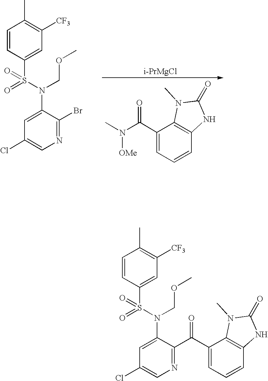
[i-PrMgCl].C1(C(N(C)[OMe])=O)=CC=CC2=C1N(C)C(=O)N2.C1=CC(S(=O)(N(C2=CC(Cl)=CN=C2Br)COC)=O)=CC([CF3])=C1C.C1=CC(S(=O)(=O)N(C2=CC(Cl)=CN=C2C(C2=CC=CC3=C2N(C)C(=O)N3)=O)COC)=CC([CF3])=C1C
